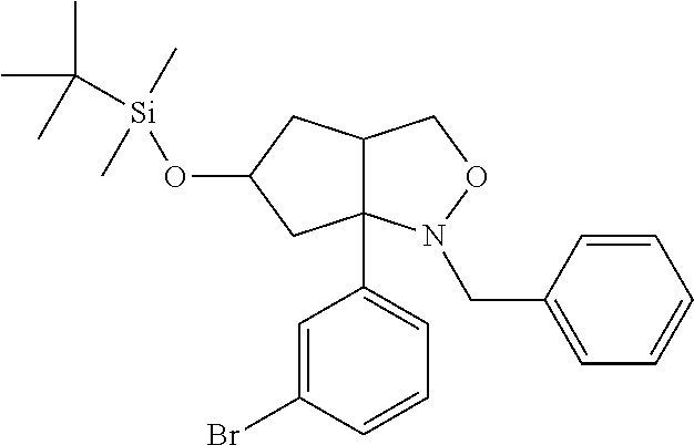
C12C(C3=CC=CC(Br)=C3)(N(CC3=CC=CC=C3)OC1)CC(O[Si](C)(C)C(C)(C)C)C2
